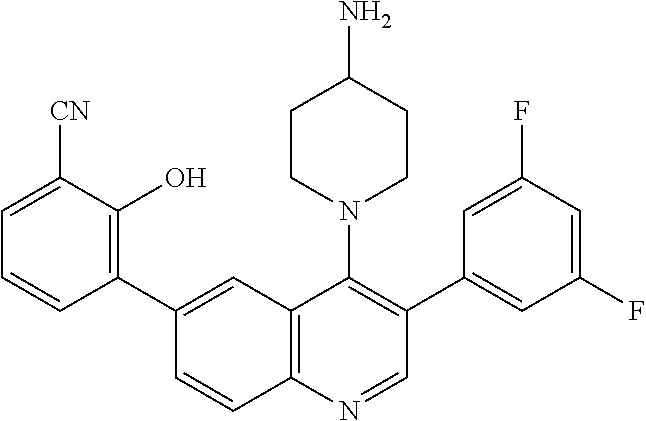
C1(C2=CC3=C(N=CC(C4=CC(F)=CC(F)=C4)=C3N3CCC(N)CC3)C=C2)=C(O)C([CN])=CC=C1
